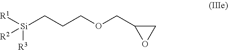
[Si](CCCOCC1OC1)([R1])([R3])[R2]
